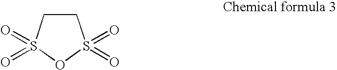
C1CS(=O)(=O)OS1(=O)=O
